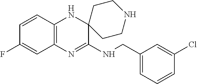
C12=C(N=C(NCC3=CC=CC(Cl)=C3)C3(N1)CCNCC3)C=C(F)C=C2
